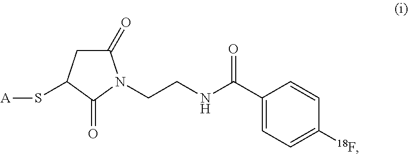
C1(=O)CC(S[A])C(=O)N1CCNC(C1=CC=C([18F])C=C1)=O
